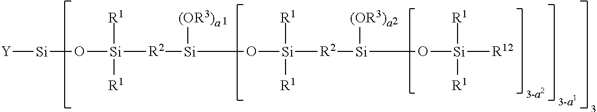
[Y][Si]O[Si]([R2][Si]([(OR3)a])O[Si]([R2][Si](O[Si]([R12])([R1])[R1])[(OR3)a])([R1])[R1])([R1])[R1]
